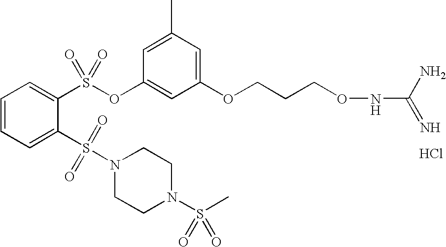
C1=CC=C(S(=O)(=O)N2CCN(S(C)(=O)=O)CC2)C(S(OC2=CC(OCCCONC(N)=N)=CC(C)=C2)(=O)=O)=C1.Cl
